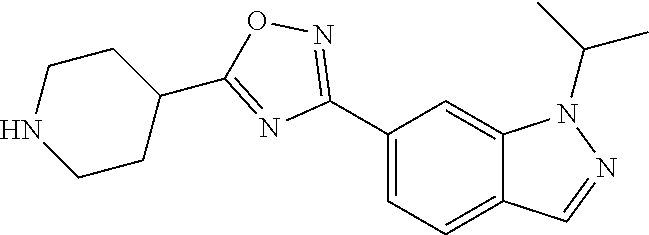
C1(C2=NOC(C3CCNCC3)=N2)=CC=C2C(=C1)N(C(C)C)N=C2
